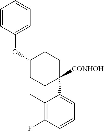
C1(C2([CONHOH])CCC(OC3=CC=CC=C3)CC2)=CC=CC(F)=C1C
